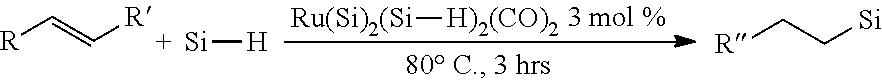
[Si][H].[R]CC[Si].[R]C=C[R].[Ru(Si)2(Si][H)2(CO)2]
